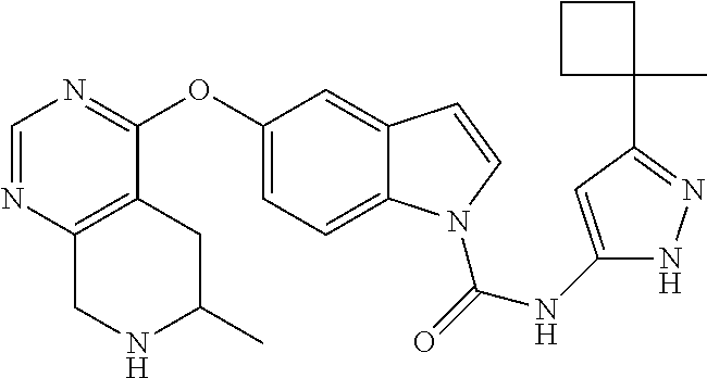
O(C1=CC=C2C(=C1)C=CN2C(=O)NC1=CC(C2(C)CCC2)=NN1)C1=NC=NC2=C1CC(C)NC2
